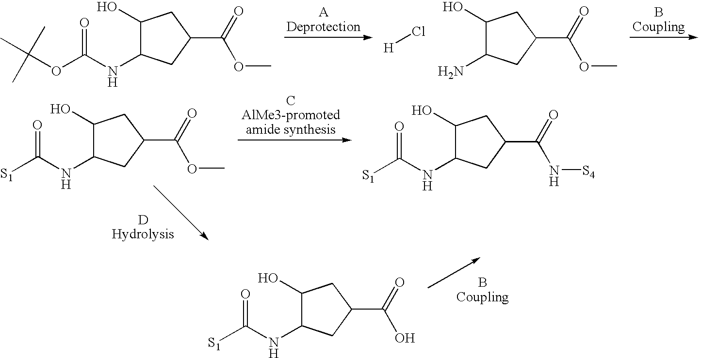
[S1]C(NC1C(O)CC(C(=O)OC)C1)=O.[S1]C(NC1C(O)CC(C(=O)N[S4])C1)=O.[S1]C(NC1C(O)CC(C(=O)O)C1)=O.CC(OC(NC1C(O)CC(C(=O)OC)C1)=O)(C)C.Cl[H].NC1C(O)CC(C(=O)OC)C1
